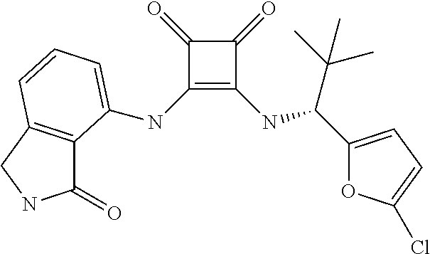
C1(=O)C(NC2=CC=CC3=C2C(=O)NC3)=C(NC(C(C)(C)C)C2=CC=C(Cl)O2)C1=O
